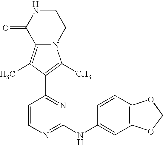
N12C(=C(C)C(C3=NC(NC4=CC5=C(C=C4)OCO5)=NC=C3)=C1C)C(=O)NCC2
